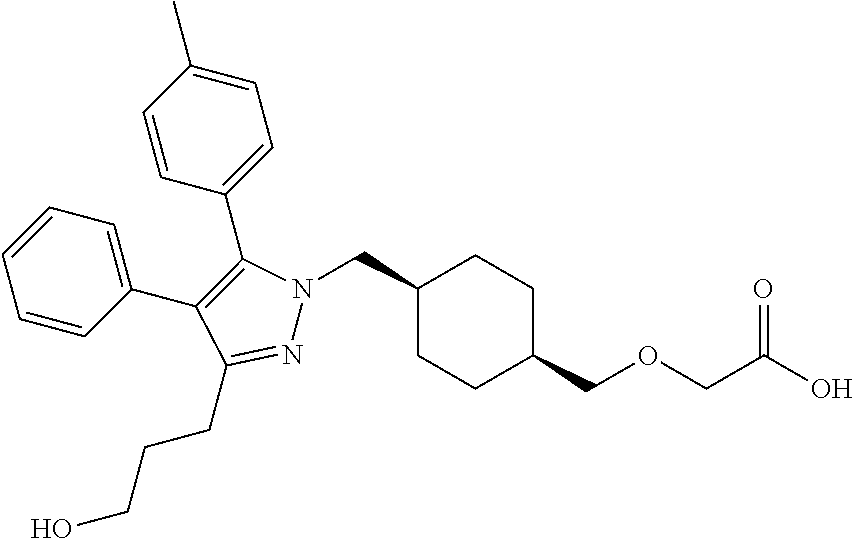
C1(CN2N=C(CCCO)C(C3=CC=CC=C3)=C2C2=CC=C(C)C=C2)CCC(COCC(O)=O)CC1
